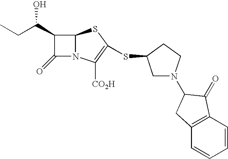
C1(C(CC)O)C(=O)N2C1SC(SC1CN(C3C(=O)C4=C(C=CC=C4)C3)CC1)=C2[CO2H]
